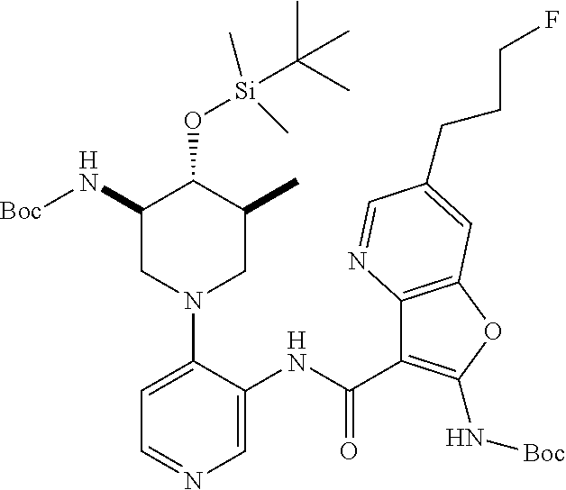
C1=C(NC(C2=C(N[Boc])OC3=C2N=CC(CCCF)=C3)=O)C(N2CC(C)C(O[Si](C(C)(C)C)(C)C)C(N[Boc])C2)=CC=N1
